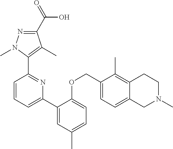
C1(C2=CC(C)=CC=C2OCC2=CC=C3C(=C2C)CCN(C)C3)=CC=CC(C2=C(C)C(C(=O)O)=NN2C)=N1
